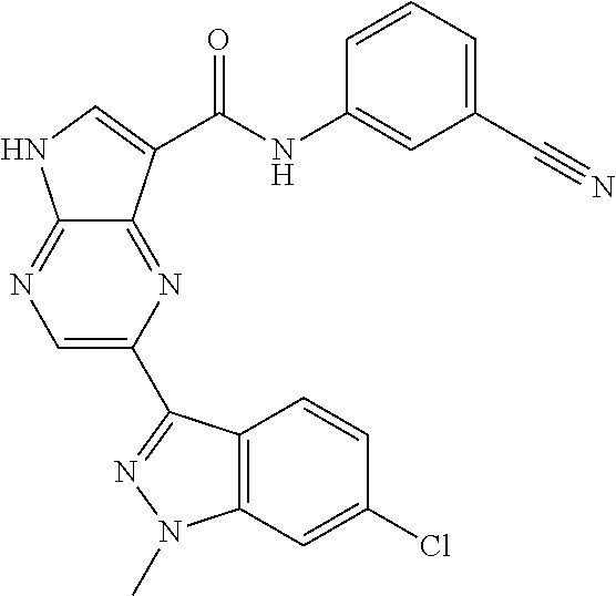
C1=C(C2=NN(C)C3=C2C=CC(Cl)=C3)N=C2C(=N1)NC=C2C(NC1=CC(C#N)=CC=C1)=O
